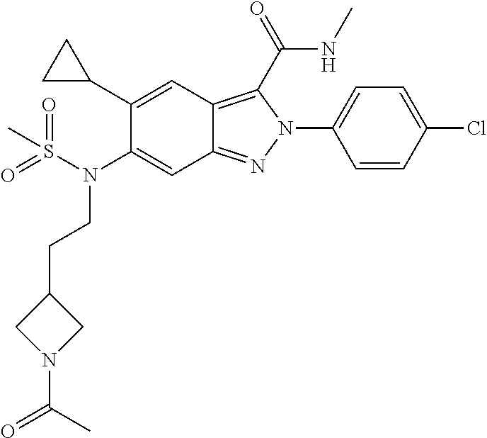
C1(C2CC2)=CC2=C(C(NC)=O)N(C3=CC=C(Cl)C=C3)N=C2C=C1N(S(C)(=O)=O)CCC1CN(C(C)=O)C1
